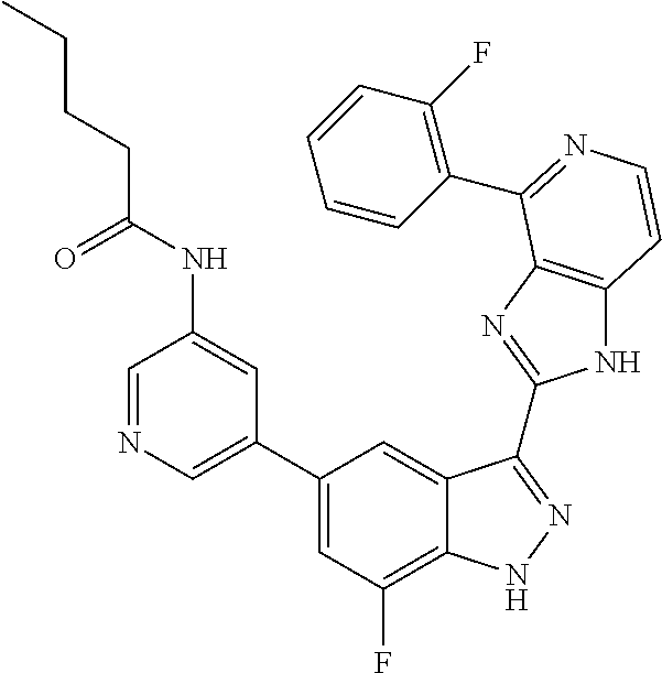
C1(C2=CN=CC(NC(CCCC)=O)=C2)=CC(F)=C2C(=C1)C(C1=NC3=C(N1)C=CN=C3C1=C(F)C=CC=C1)=NN2
